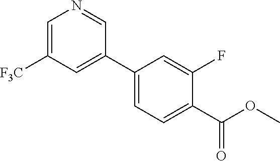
C1=C([F3C])C=C(C2=CC=C(C(OC)=O)C(F)=C2)C=N1
